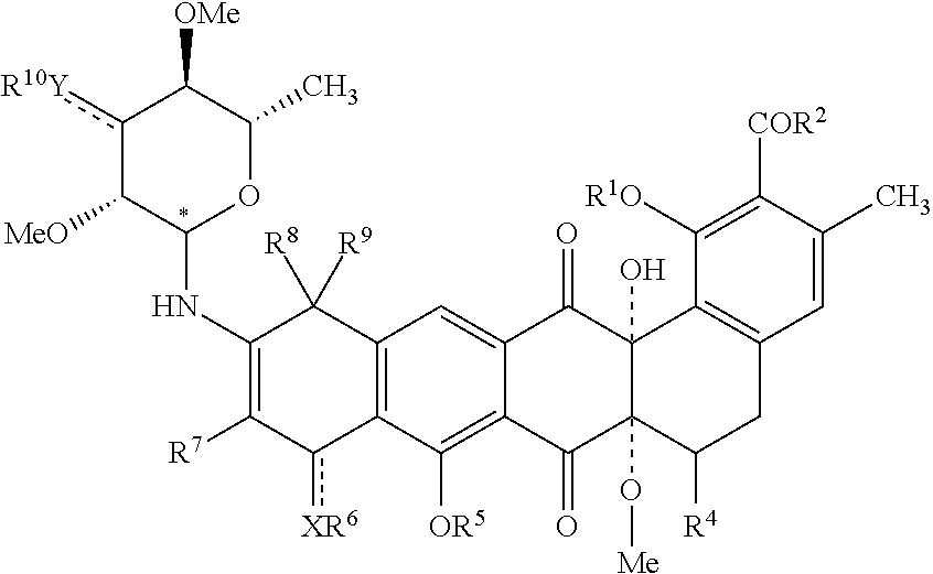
C12=C(C([OR5])=C3C(=C1)C(=O)C1(O)C(O[Me])(C3=O)C([R4])CC3=C1C([R1O])=C([COR2])C(C)=C3)c([XR6])C([R7])=C(NC1OC(C)C([OMe])c([R10Y])C1[MeO])C2([R9])[R8]
